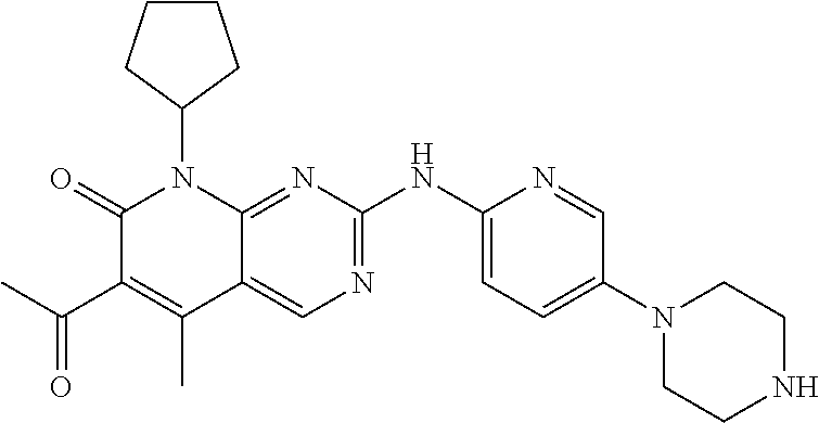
C12=CN=C(NC3=CC=C(N4CCNCC4)C=N3)N=C1N(C1CCCC1)C(=O)C(C(C)=O)=C2C
